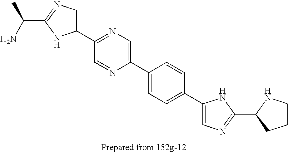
C1(C2=NC=C(C3=CC=C(C4=CN=C(C5NCCC5)N4)C=C3)N=C2)=CN=C(C(N)C)N1
